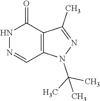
N1N=CC2=C(C1=O)C(C)=NN2C(C)(C)C
